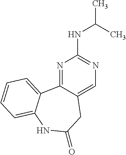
N1=C2C(=CN=C1NC(C)C)CC(=O)NC1=CC=CC=C21
